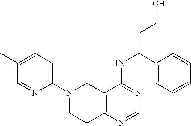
C1=C(C)C=NC(N2CCC3=C(C2)C(NC(CCO)C2=CC=CC=C2)=NC=N3)=C1
